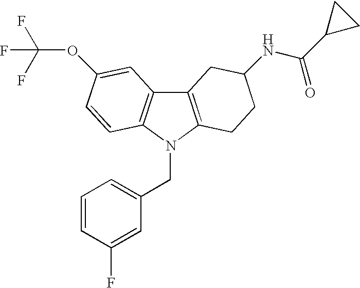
C12=C(N(CC3=CC=CC(F)=C3)C3=C1C=C(OC(F)(F)F)C=C3)CCC(NC(C1CC1)=O)C2
